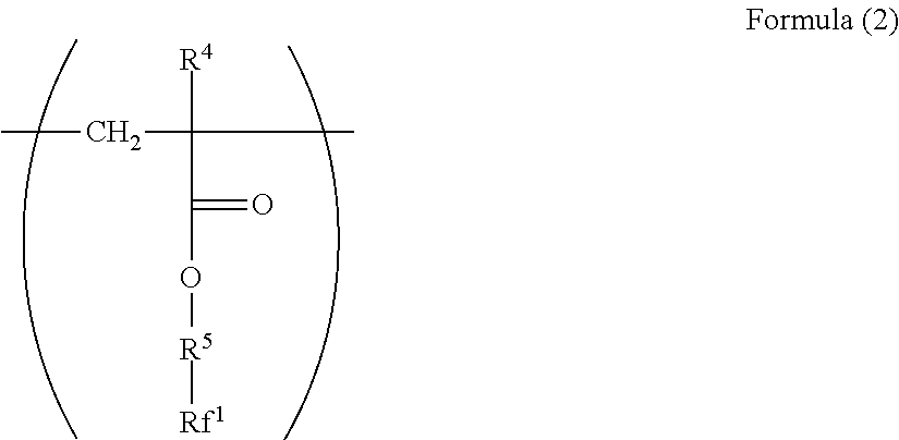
CCC([R4])(C)C(=O)O[R5][Rf1]
